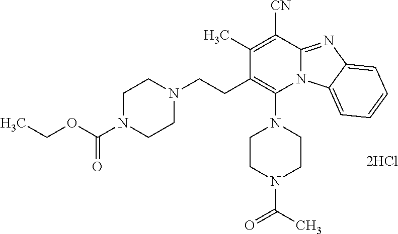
[2HCl].C1(CCN2CCN(C(OCC)=O)CC2)=C(N2CCN(C(=O)C)CC2)N2C(=NC3=CC=CC=C23)C([CN])=C1C
